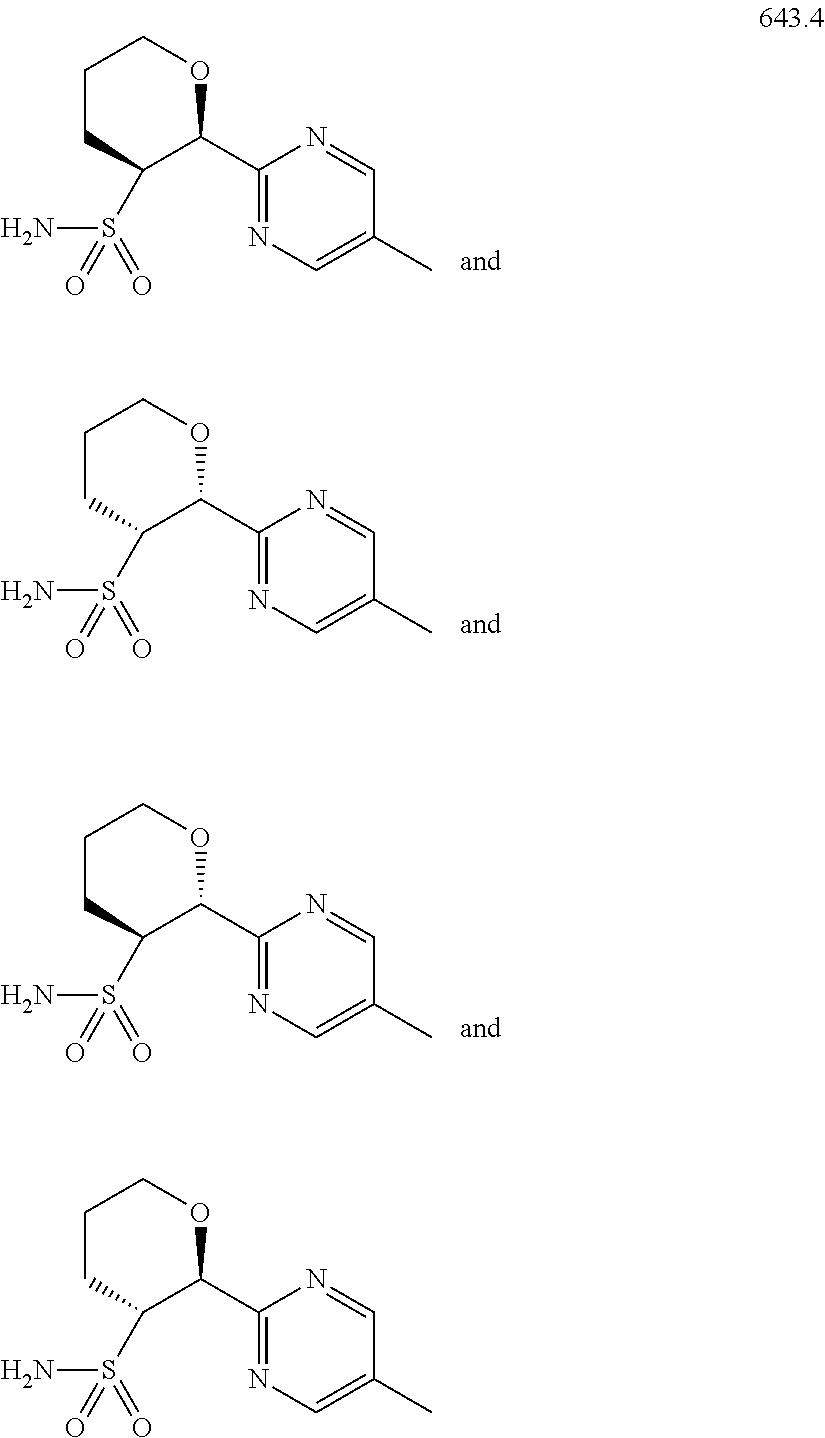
C1CC(S(N)(=O)=O)C(C2=NC=C(C)C=N2)OC1.C1CC(S(N)(=O)=O)C(C2=NC=C(C)C=N2)OC1.C1CC(S(N)(=O)=O)C(C2=NC=C(C)C=N2)OC1.C1CC(S(N)(=O)=O)C(C2=NC=C(C)C=N2)OC1
